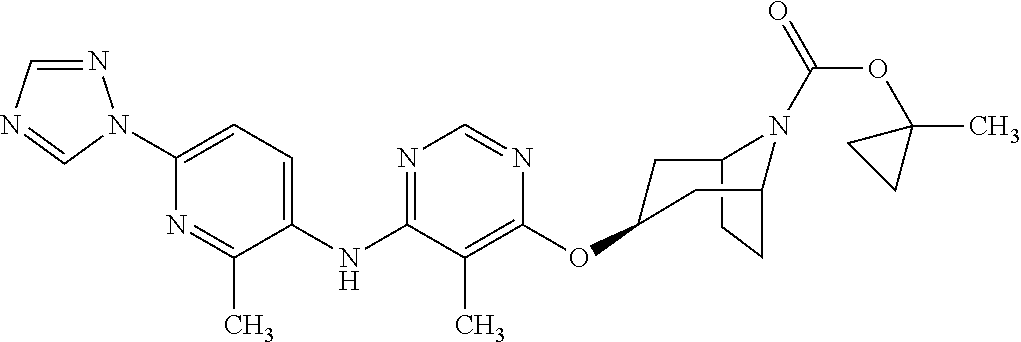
C12CCC(CC(OC3=C(C)C(NC4=CC=C(N5N=CN=C5)N=C4C)=NC=N3)C1)N2C(=O)OC1(C)CC1
